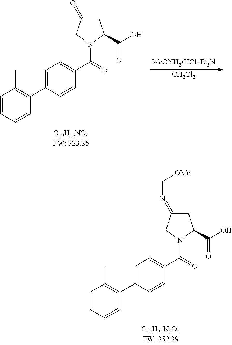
C1=CC=CC(C2=CC=C(C(=O)N3CC(=NC[OMe])CC3C(O)=O)C=C2)=C1C.C1=CC=CC(C2=CC=C(C(=O)N3CC(=O)CC3C(O)=O)C=C2)=C1C.[CH2Cl2]
